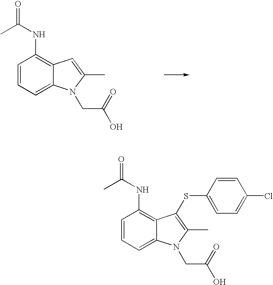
C1=CC=C2C(=C1NC(=O)C)C=C(C)N2CC(O)=O.C1=CC=C2C(=C1NC(=O)C)C(SC1=CC=C(Cl)C=C1)=C(C)N2CC(O)=O
